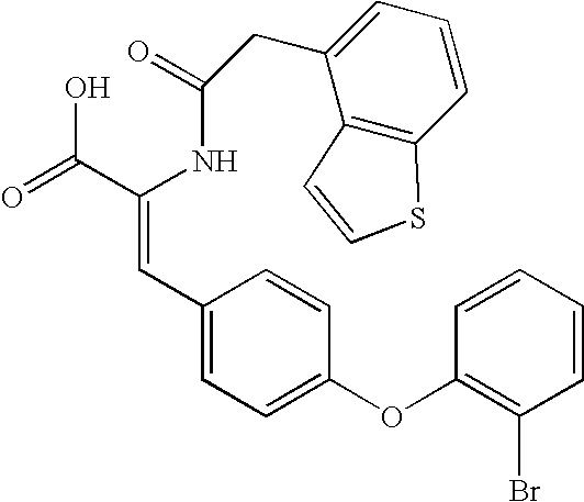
C(=O)(NC(C(=O)O)=CC1=CC=C(OC2=C(Br)C=CC=C2)C=C1)CC1=CC=CC2=C1C=CS2
